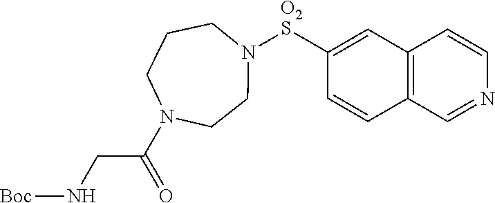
C12=C(C=C([O2S]N3CCCN(C(=O)CN[Boc])CC3)C=C1)C=CN=C2
